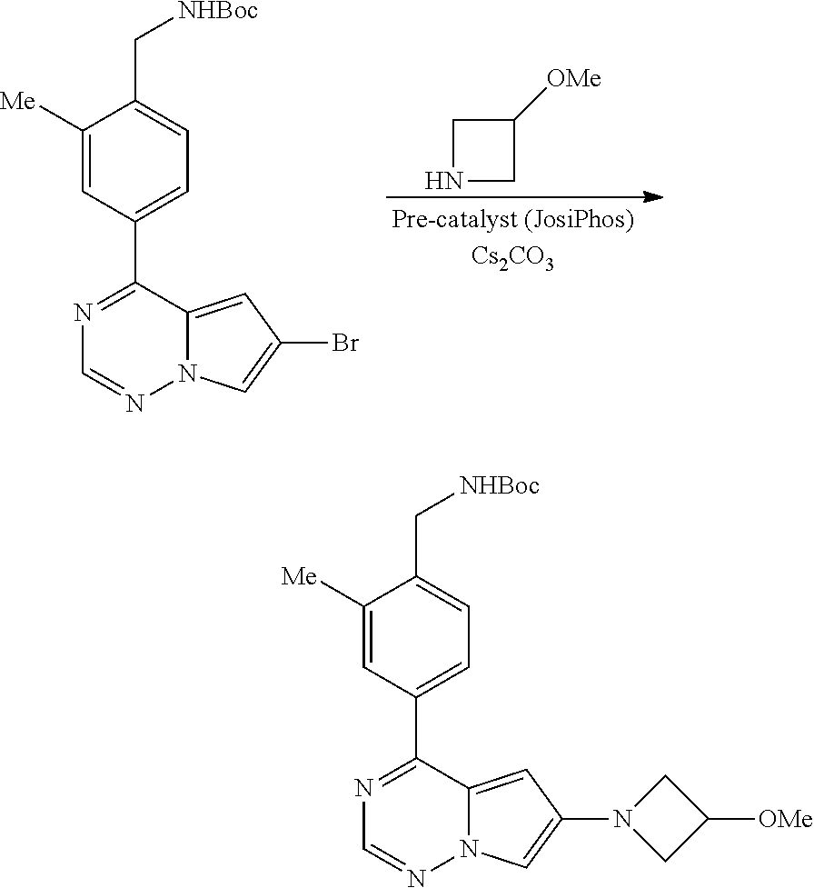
C1([Me])=CC(C2=NC=NN3C2=CC(Br)=C3)=CC=C1C[NHBoc].N1CC([OMe])C1.C1([Me])=CC(C2=NC=NN3C2=CC(N2CC([OMe])C2)=C3)=CC=C1C[NHBoc]
